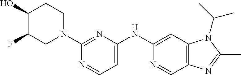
C1(N2CCC(O)C(F)C2)=NC(NC2=CC3=C(C=N2)N=C(C)N3C(C)C)=CC=N1
